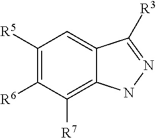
C1([R5])=C([R6])C([R7])=C2C(=C1)C([R3])=NN2
